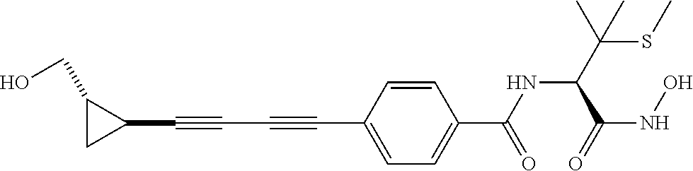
C1=CC(C#CC#CC2C(CO)C2)=CC=C1C(=O)NC(C(=O)NO)C(SC)(C)C
